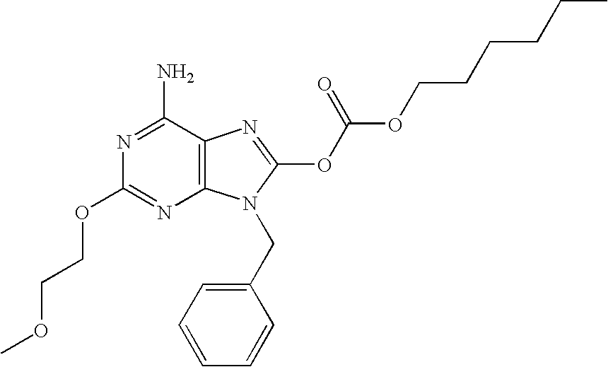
NC1=NC(OCCOC)=NC2=C1N=C(OC(OCCCCCC)=O)N2CC1=CC=CC=C1
